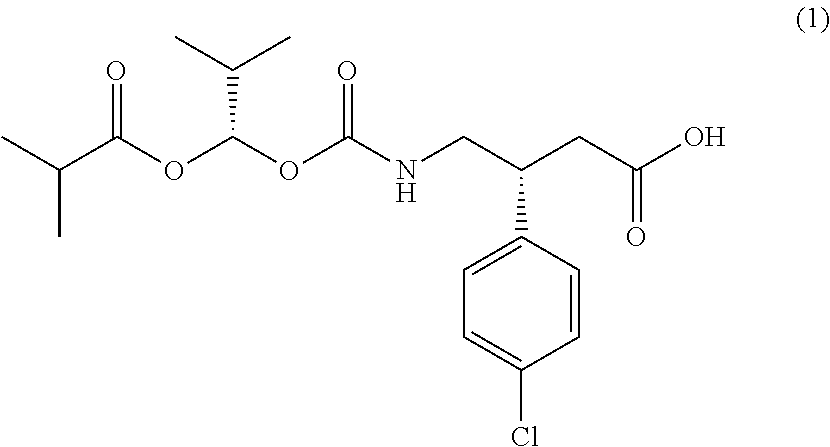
CC(C(OC(OC(NCC(CC(O)=O)C1=CC=C(Cl)C=C1)=O)C(C)C)=O)C
